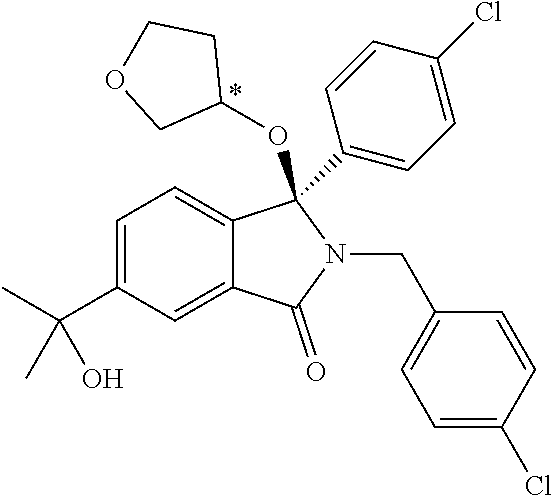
C1=C(C(C)(O)C)C=C2C(=C1)C(C1=CC=C(Cl)C=C1)(OC1CCOC1)N(CC1=CC=C(Cl)C=C1)C2=O
